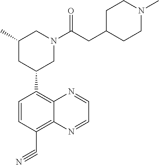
C1(C)CC(C2=C3C(=C(C#N)C=C2)N=CC=N3)CN(C(CC2CCN(C)CC2)=O)C1
